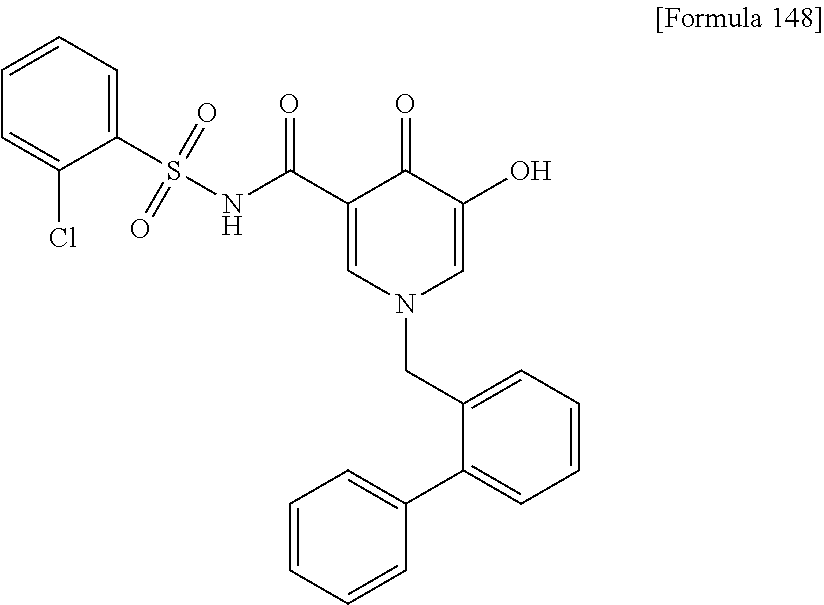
C1(C(NS(=O)(=O)C2=CC=CC=C2Cl)=O)=CN(CC2=CC=CC=C2C2=CC=CC=C2)C=C(O)C1=O
